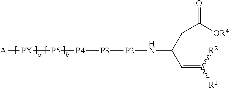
[A][PX][P5][P4][P3][P2]NC(C=C([R1])[R2])CC([OR4])=O
